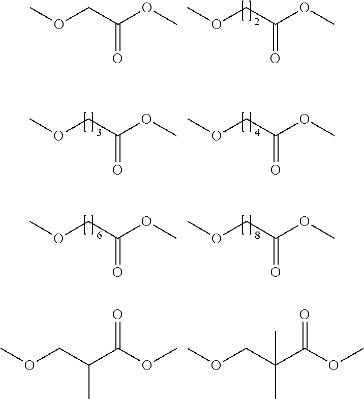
O=C(OC)COC.O=C(OC)COC.C(C)(C(=O)OC)COC.C(C)(C(=O)OC)(COC)C.O=C(OC)COC.O=C(OC)COC.O=C(OC)COC.O=C(OC)COC
